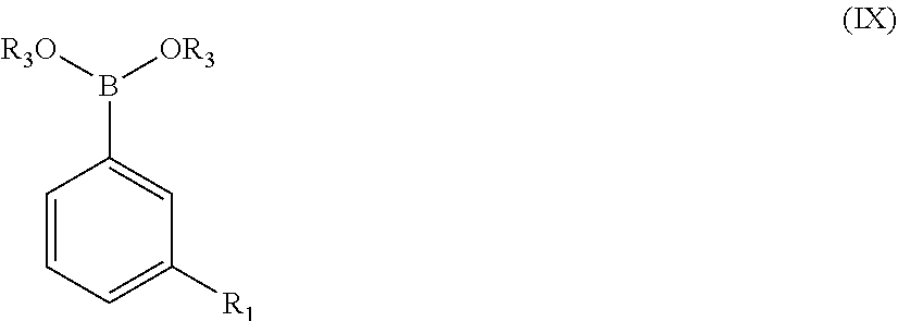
C1=CC=C([R1])C=C1B([R3O])[OR3]
